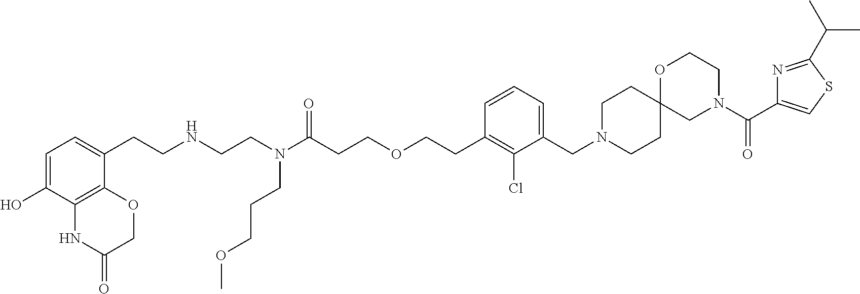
C12=C(C(O)=CC=C1CCNCCN(C(CCOCCC1=C(Cl)C(CN3CCC4(CC3)CN(C(=O)C3=CSC(C(C)C)=N3)CCO4)=CC=C1)=O)CCCOC)NC(=O)CO2
